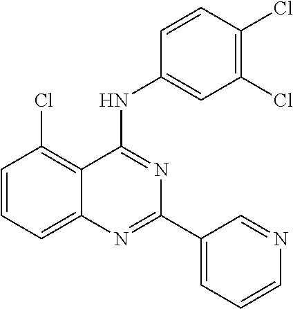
C1=CC=C2C(=C1Cl)C(NC1=CC(Cl)=C(Cl)C=C1)=NC(C1=CC=CN=C1)=N2
